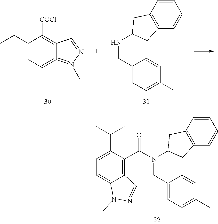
C(C1=C2C(=CC=C1C(C)C)N(C)N=C2)(=O)N(CC1=CC=C(C)C=C1)C1CC2=C(C=CC=C2)C1.C1(C(C)C)=CC=C2=N(C)N=CC2=C1[COCl].C1(CNC2CC3=C(C=CC=C3)C2)=CC=C(C)C=C1
